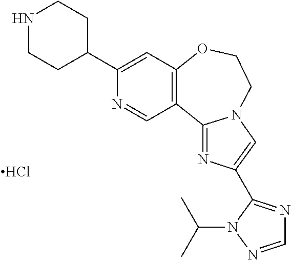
C1(C2CCNCC2)=CC2=C(C=N1)C1=NC(C3=NC=NN3C(C)C)=CN1CCO2.Cl
